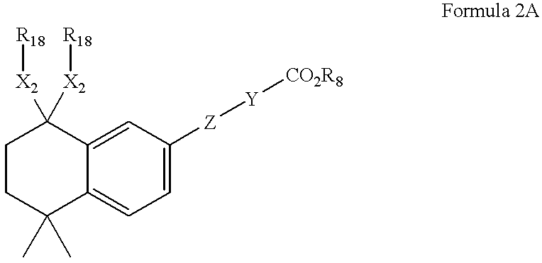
C1CC(C)(C)C2=CC=C([Z][Y][CO2R8])C=C2C1([X2][R18])[X2][R18]
